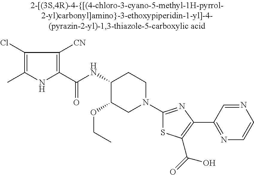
C1(NC(C2=C([CN])C(Cl)=C(C)N2)=O)C(OCC)CN(C2=NC(C3=NC=CN=C3)=C(C(=O)O)S2)CC1
